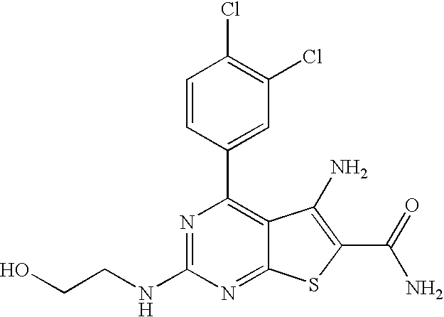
N1=C(NCCO)N=C2C(=C1C1=CC(Cl)=C(Cl)C=C1)C(N)=C(C(N)=O)S2
